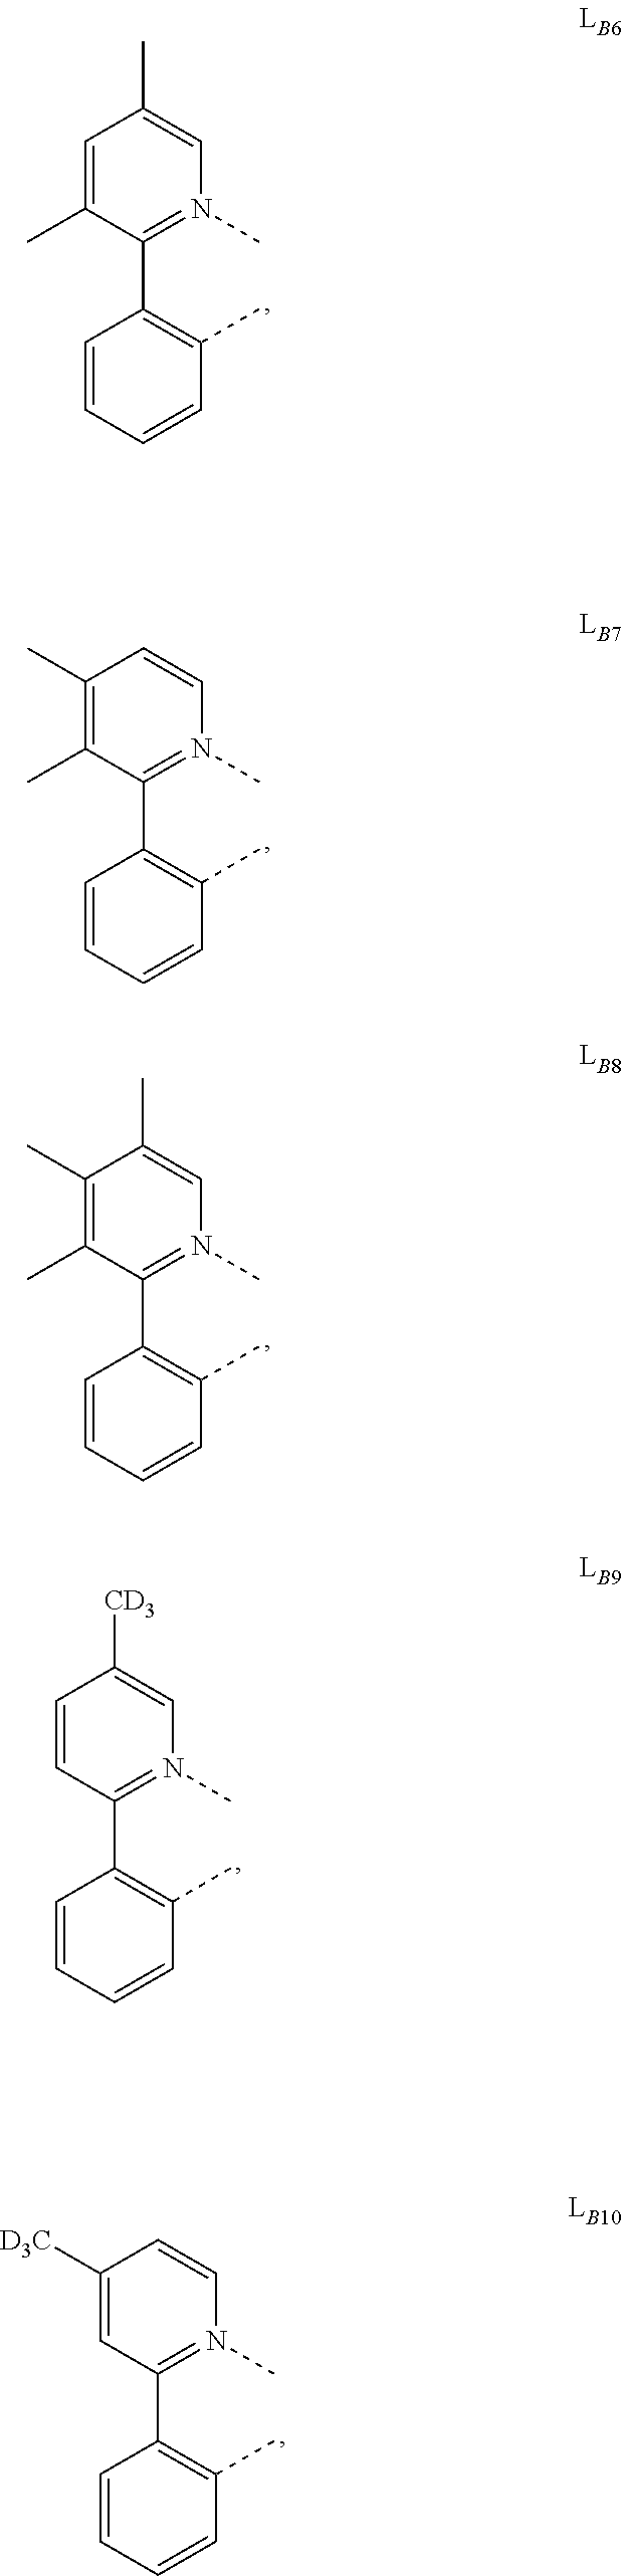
C1=C(C)C(C2=C(C)C=CC=C2)=N(C)C=C1C.C1(C)=C(C)C(C2=C(C)C=CC=C2)=N(C)C=C1.C1(C)=C(C)C(C2=C(C)C=CC=C2)=N(C)C=C1C.C1=CC(C2=C(C)C=CC=C2)=N(C)C=C1[CD3].C1([D3C])=CC(C2=C(C)C=CC=C2)=N(C)C=C1
